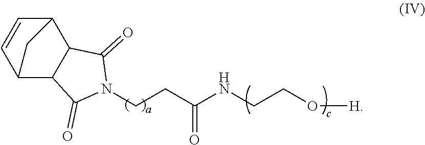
C12C3C=CC(C1C(=O)N(CCC(NCCO[H])=O)C2=O)C3
